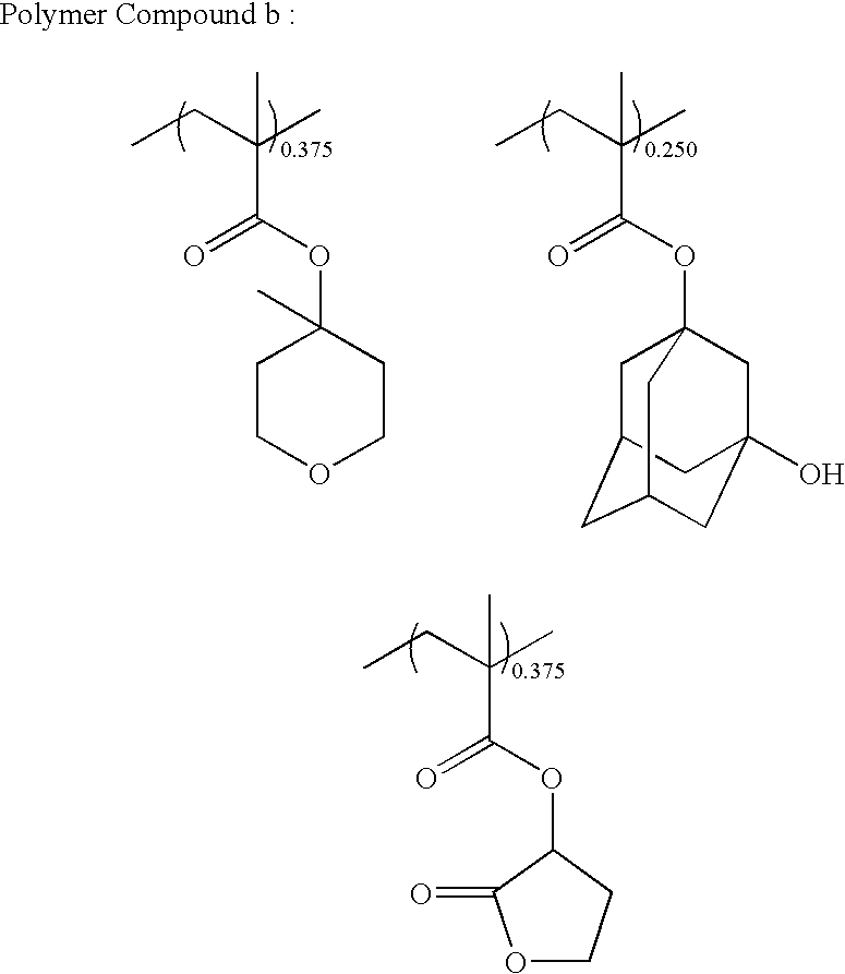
O(C(C(CC)(C)C)=O)C1CCOC1=O.C1COCCC1(OC(C(CC)(C)C)=O)C.O(C(C(CC)(C)C)=O)C12CC3CC(CC(O)(C1)C3)C2
